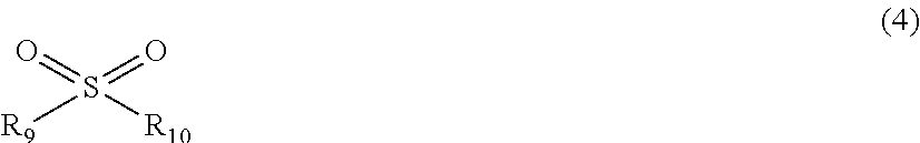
S(=O)(=O)([R9])[R10]
